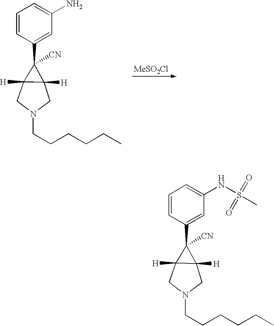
C1=CC(C2([CN])C3([H])C2([H])CN(CCCCCC)C3)=CC(N)=C1.C1=CC(C2([CN])C3([H])C2([H])CN(CCCCCC)C3)=CC(NS(C)(=O)=O)=C1
